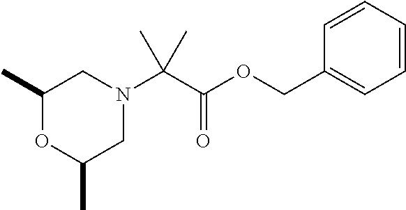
C1(C)OC(C)CN(C(C(OCC2=CC=CC=C2)=O)(C)C)C1
